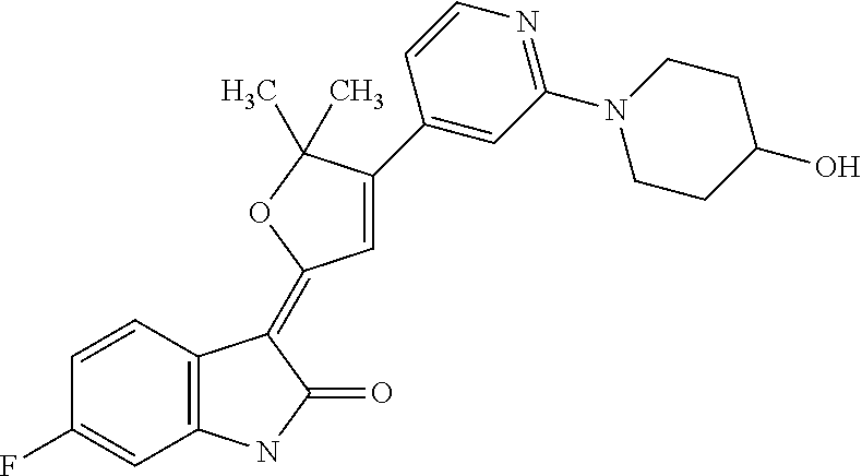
C1(F)=CC2=C(C=C1)C(=C1C=C(C3=CC(N4CCC(O)CC4)=NC=C3)C(C)(C)O1)C(=O)N2
